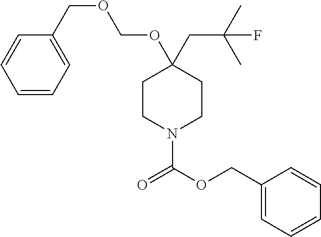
C1(COCOC2(CC(F)(C)C)CCN(C(=O)OCC3=CC=CC=C3)CC2)=CC=CC=C1
